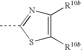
C1(C)=NC([R10b])=C([R10b])S1
